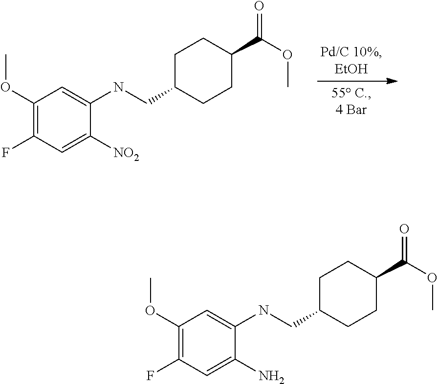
C1C(CNC2=CC(OC)=C(F)C=C2[NO2])CCC(C(OC)=O)C1.C1C(CNC2=CC(OC)=C(F)C=C2N)CCC(C(OC)=O)C1
